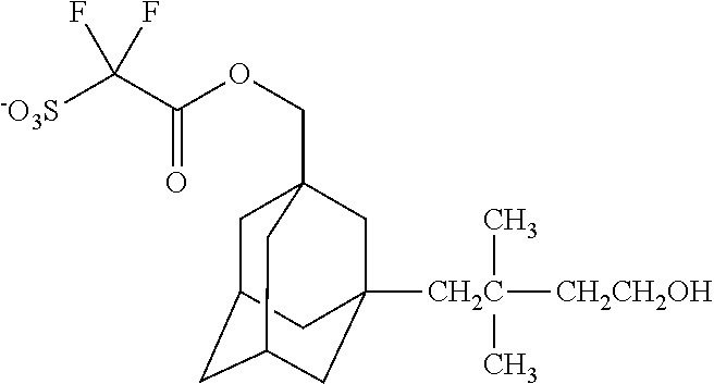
C(OCC12CC3CC(CC([CH2C](C)([CH2CH2OH])C)(C1)C3)C2)(C([-O3S])(F)F)=O
